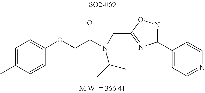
C1(OCC(N(CC2=NC(C3=CC=NC=C3)=NO2)C(C)C)=O)=CC=C(C)C=C1
